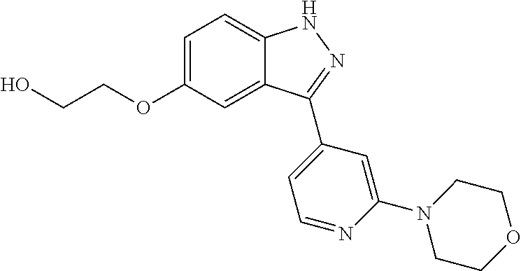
C1=C(OCCO)C=C2C(=C1)NN=C2C1=CC=NC(N2CCOCC2)=C1
